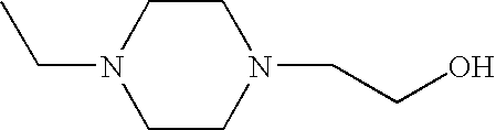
CCN1CCN(CCO)CC1
